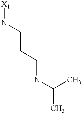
[X1]NCCCNC(C)C
